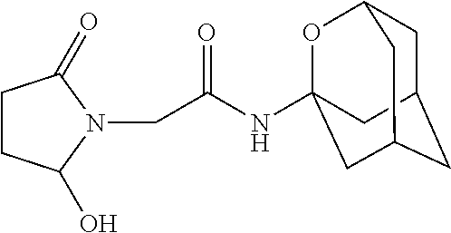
C1CC(=O)N(CC(NC23OC4CC(CC(C2)C4)C3)=O)C1O
